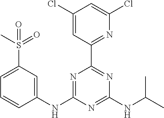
C1(NC2=NC(C3=NC(Cl)=CC(Cl)=C3)=NC(NC(C)C)=N2)=CC(S(=O)(C)=O)=CC=C1
